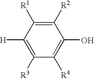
C1([H])=C([R3])C([R4])=C(O)C([R2])=C1[R1]
